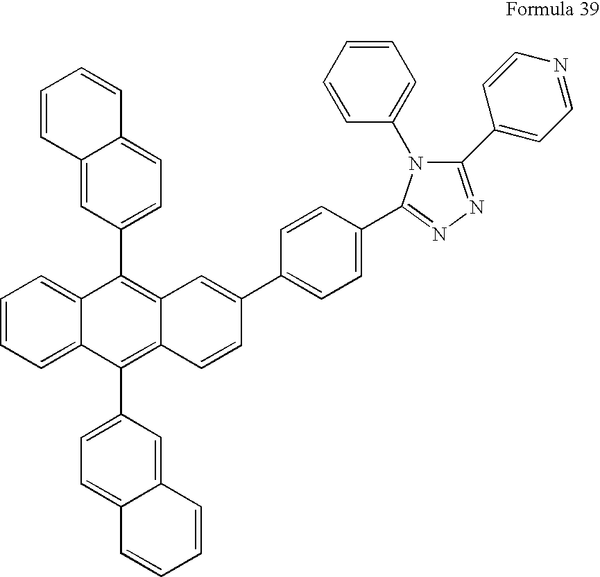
C12=CC(C3=C4C(=C(C5=CC=C6C(=C5)C=CC=C6)C5=CC=CC=C53)C=CC(C3=CC=C(C5=NN=C(C6=CC=NC=C6)N5C5=CC=CC=C5)C=C3)=C4)=CC=C1C=CC=C2
